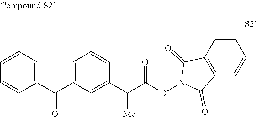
C1=CC=C(C(C2=CC=CC(C(C(ON3C(=O)C4=C(C=CC=C4)C3=O)=O)[Me])=C2)=O)C=C1
